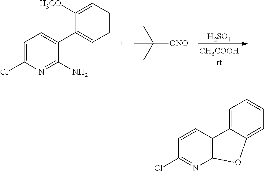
[H2SO4].C1=C(Cl)N=C(N)C(C2=CC=CC=C2[H3CO])=C1.C([ONO])(C)(C)C.C1=CC2=C(N=C1Cl)OC1=CC=CC=C21
